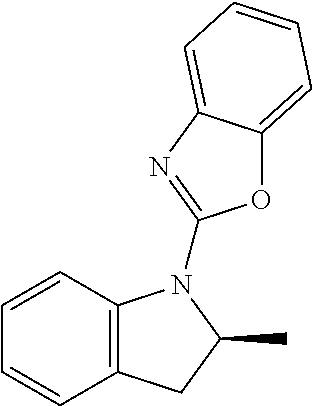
C1=CC2=C(C=C1)CC(C)N2C1=NC2=CC=CC=C2O1
